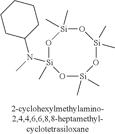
O1[Si](C)(C)O[Si](C)(N(C)C2CCCCC2)O[Si](C)(C)O[Si]1(C)C
